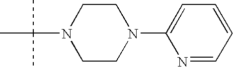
N1(C(C)(C)C)CCN(C2=CC=CC=N2)CC1
